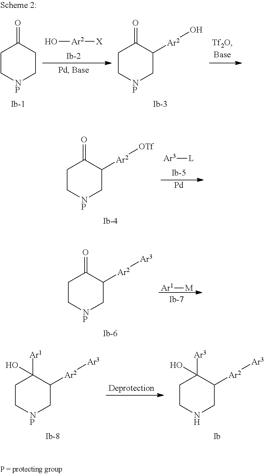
O[Ar2][X].C1C[NP]CCC1=O.C1C[NP]CC([Ar2]O)C1=O.[Ar3][L].C1C[NP]CC([Ar2][OTf])C1=O.[Pd].[Ar1][M].C1C[NP]CC([Ar2][Ar3])C1=O.C1C[NP]CC([Ar2][Ar3])C1([Ar1])O.C1CNCC([Ar2][Ar3])C1([Ar3])O
